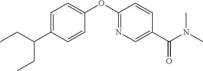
C1=C(C(CC)CC)C=CC(OC2=NC=C(C(N(C)C)=O)C=C2)=C1
